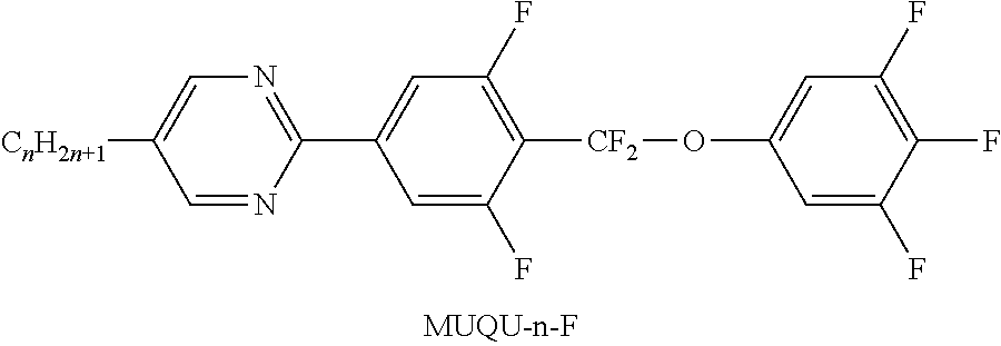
C1([CnH2n+1])=CN=C(C2=CC(F)=C([CF2]OC3=CC(F)=C(F)C(F)=C3)C(F)=C2)N=C1
